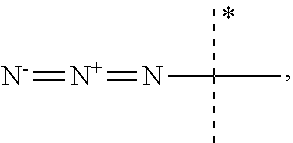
N(C(C)(C)C)=[N+]=[N-]
